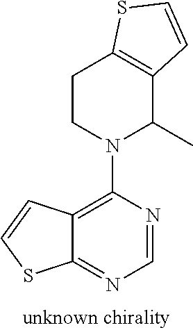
N1(C2=C3C(=NC=N2)SC=C3)C(C)C2=C(CC1)SC=C2
